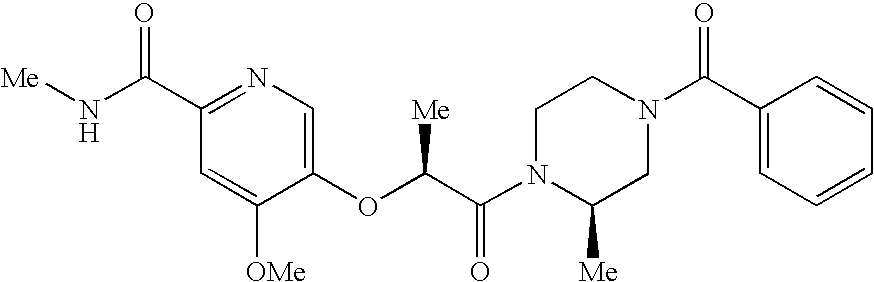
N1(C(C(OC2=CN=C(C(N[Me])=O)C=C2[OMe])[Me])=O)CCN(C(C2=CC=CC=C2)=O)CC1[Me]
